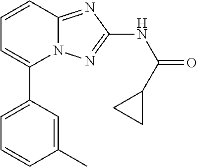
C1=C(C2=CC=CC3=NC(NC(=O)C4CC4)=NN23)C=C(C)C=C1
